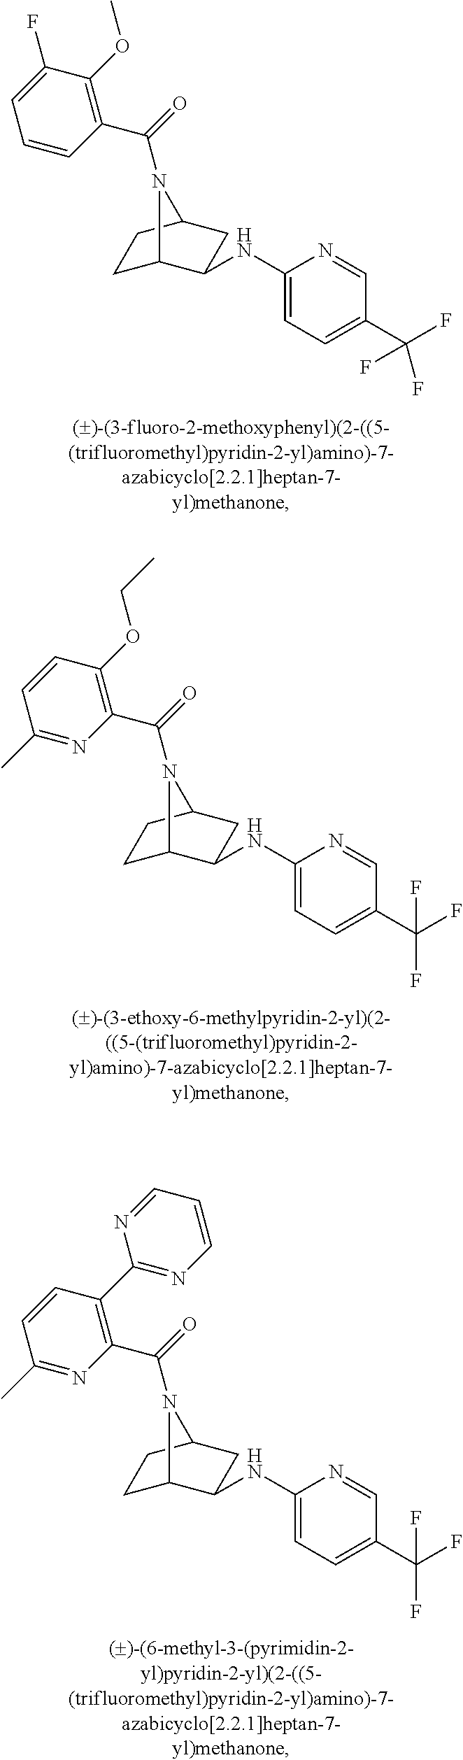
C1(C(F)(F)F)=CC=C(NC2C3CCC(C2)N3C(=O)C2=C(OC)C(F)=CC=C2)N=C1.C1(C(F)(F)F)=CC=C(NC2C3CCC(C2)N3C(=O)C2=C(OCC)C=CC(C)=N2)N=C1.C1(C(F)(F)F)=CC=C(NC2C3CCC(C2)N3C(=O)C2=C(C3=NC=CC=N3)C=CC(C)=N2)N=C1
